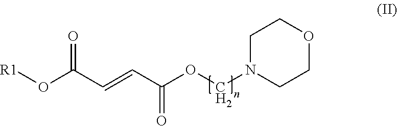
[R1]OC(C=CC(OCN1CCOCC1)=O)=O
